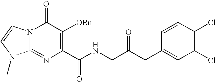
N12C(=NC(C(NCC(CC3=CC(Cl)=C(Cl)C=C3)=O)=O)=C([OBn])C1=O)N(C)C=C2
